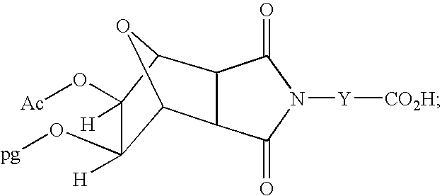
C12OC(C3C1C(=O)N([Y][CO2H])C3=O)C(O[Ac])([H])C2(O[pg])[H]
